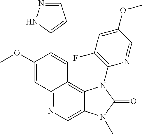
C1=NNC(C2=CC3=C4C(=CN=C3C=C2OC)N(C)C(=O)N4C2=C(F)C=C(OC)C=N2)=C1
